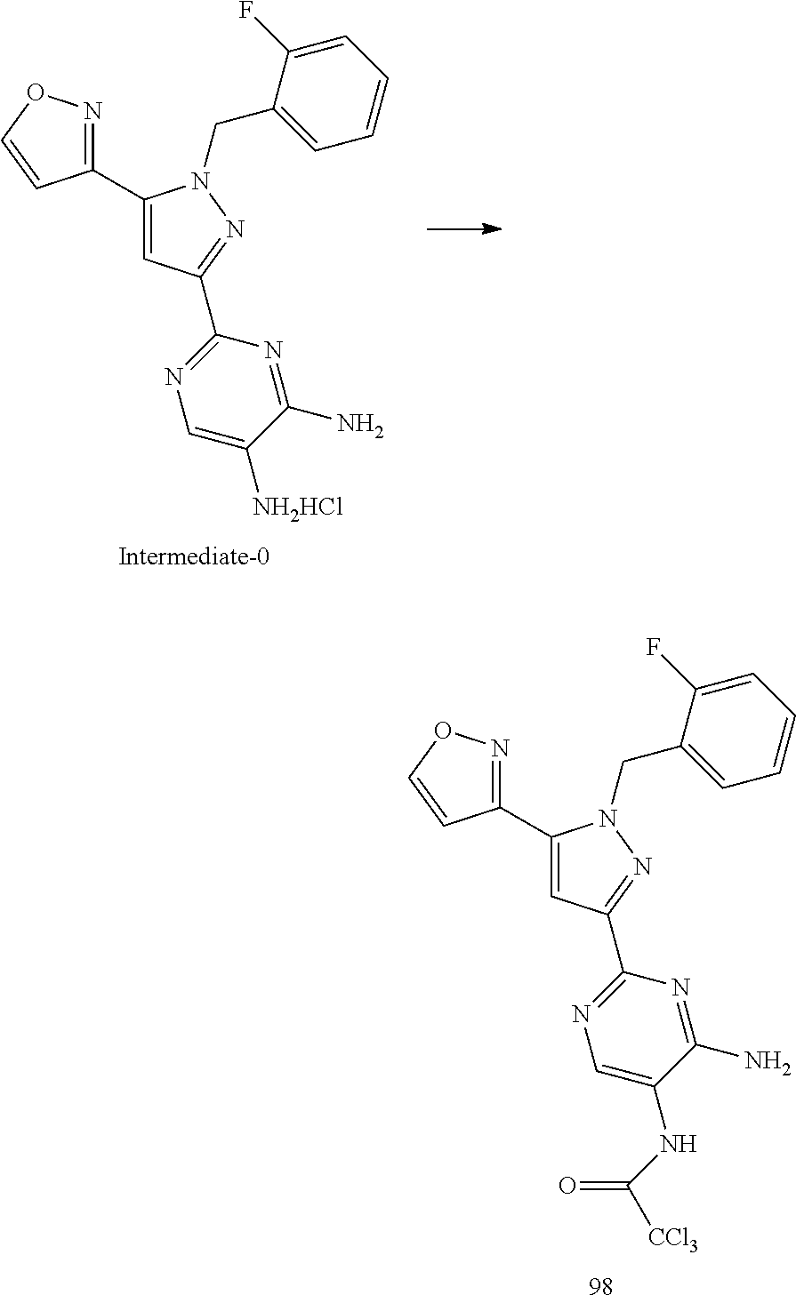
C1(C2=NOC=C2)=CC(C2=NC=C([NH2HCl])C(N)=N2)=NN1CC1=CC=CC=C1F.C1(C2=NOC=C2)=CC(C2=NC=C(NC(=O)[CCl3])C(N)=N2)=NN1CC1=CC=CC=C1F
